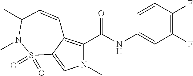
N1(C)C(C(NC2=CC(F)=C(F)C=C2)=O)=C2C(=C1)S(=O)(=O)N(C)C(C)C=C2
